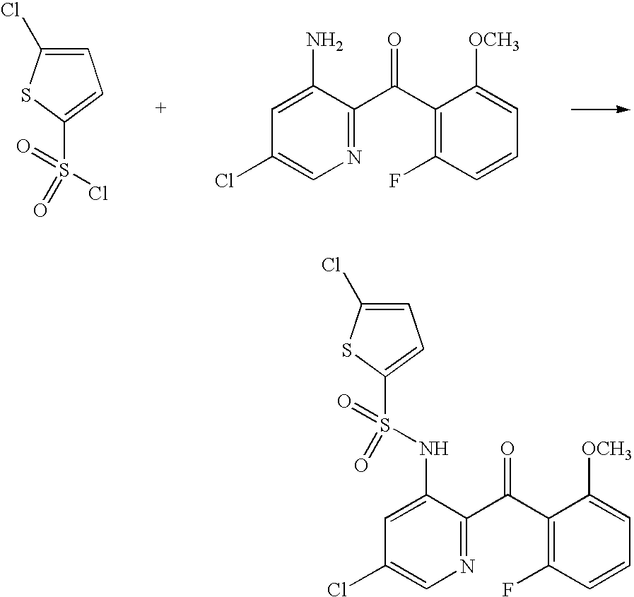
C1=C(Cl)SC(S(Cl)(=O)=O)=C1.C1(Cl)=CN=C(C(C2=C(F)C=CC=C2[OCH3])=O)C(N)=C1.C1=C(Cl)SC(S(=O)(=O)NC2=CC(Cl)=CN=C2C(C2=C(F)C=CC=C2[OCH3])=O)=C1
